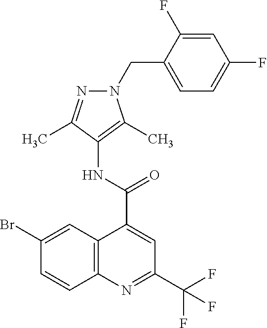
C12=C(N=C(C(F)(F)F)C=C1C(=O)NC1=C(C)N(CC3=CC=C(F)C=C3F)N=C1C)C=CC(Br)=C2
